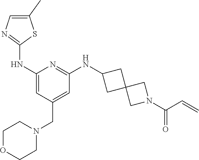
C1(C)=CN=C(NC2=CC(CN3CCOCC3)=CC(NC3CC4(C3)CN(C(=O)C=C)C4)=N2)S1
